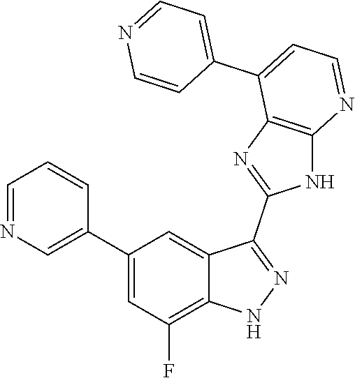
C1=NC=C(C2=CC(F)=C3C(=C2)C(C2=NC4=C(N2)N=CC=C4C2=CC=NC=C2)=NN3)C=C1
